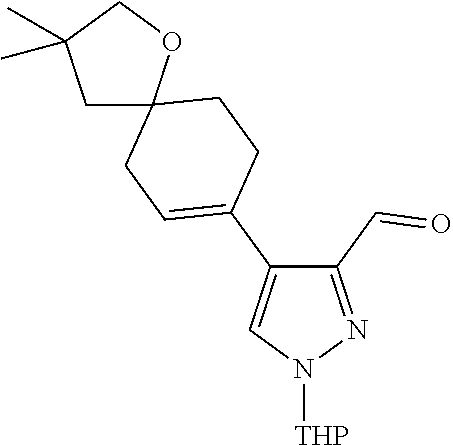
C1(C2=CCC3(CC2)OCC(C)(C)C3)=CN([THP])N=C1C=O
